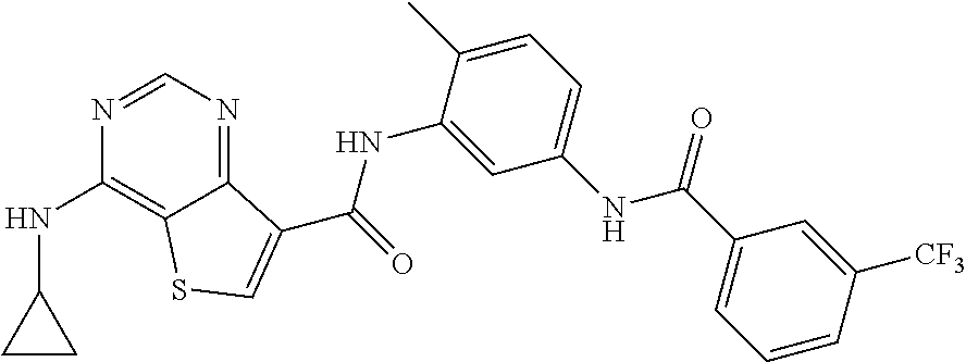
C1=NC(NC2CC2)=C2C(=N1)C(C(NC1=CC(NC(C3=CC=CC([CF3])=C3)=O)=CC=C1C)=O)=CS2
